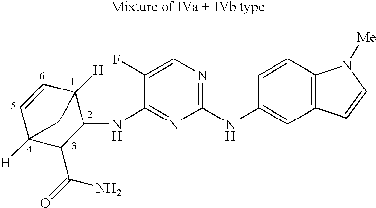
C1=CC2([H])C(NC3=NC(NC4=CC5=C(C=C4)N([Me])C=C5)=NC=C3F)C(C(=O)N)C1([H])C2
